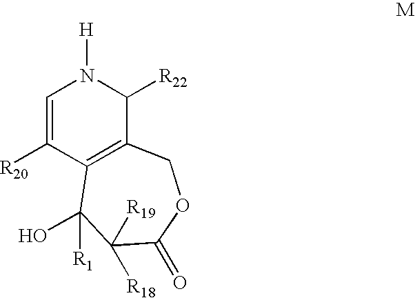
C1=C([R20])C2=C(C([R22])N1[H])COC(=O)C([R19])([R18])C2([R1])O
